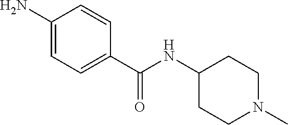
C1(N)=CC=C(C(NC2CCN(C)CC2)=O)C=C1
